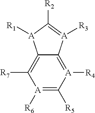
[A]1([R6])=C([R5])[A]([R4])=C2C(=C1[R7])[A]([R1])C([R2])=[A]2[R3]
